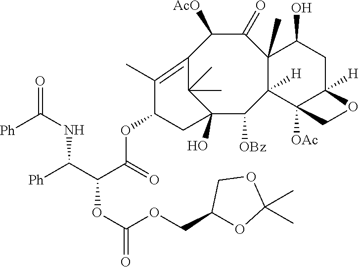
[Ph]C(NC([Ph])C(C(=O)OC1CC2(O)C(C)(C)C(=C1C)C([AcO])C(=O)C1(C)C([H])(C2[OBz])C2([OAc])C([H])(CC1O)OC2)OC(OCC1OC(C)(C)OC1)=O)=O
